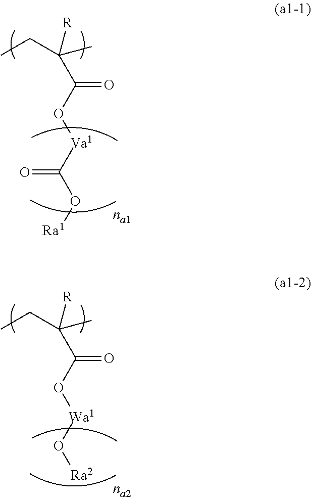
C(C(O[Va1]C(O[Ra1])=O)=O)(C)(CC)[R].C(C(O[Wa1]O[Ra2])=O)(C)(CC)[R]
